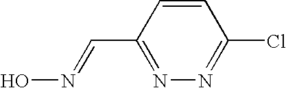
C(C1=NN=C(Cl)C=C1)=NO
